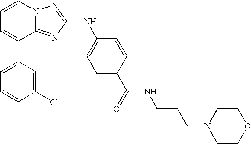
C1=C(C2=CC=CN3C2=NC(NC2=CC=C(C(=O)NCCCN4CCOCC4)C=C2)=N3)C=C(Cl)C=C1
